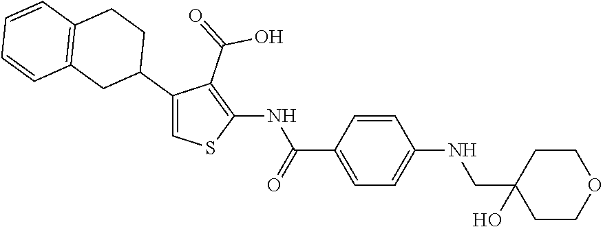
C1=CC(C(=O)NC2=C(C(=O)O)C(C3CCC4=C(C3)C=CC=C4)=CS2)=CC=C1NCC1(O)CCOCC1
